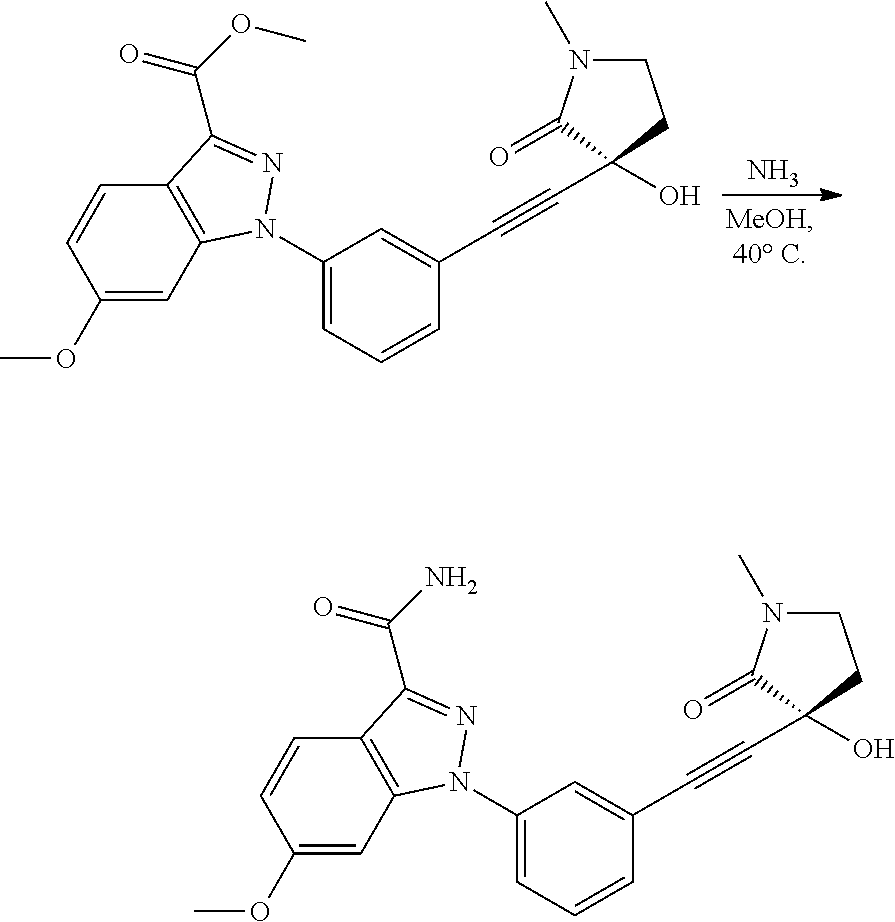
C(OC)(=O)C1=NN(C2=CC=CC(C#CC3(O)C(=O)N(C)CC3)=C2)C2=C1C=CC(OC)=C2.N.C(N)(=O)C1=NN(C2=CC=CC(C#CC3(O)C(=O)N(C)CC3)=C2)C2=C1C=CC(OC)=C2
